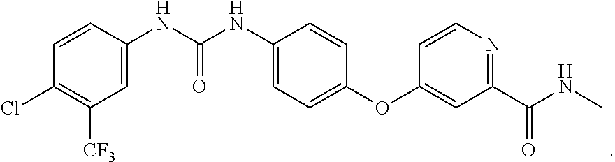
C1=C(NC(NC2=CC=C(OC3=CC(C(NC)=O)=NC=C3)C=C2)=O)C=CC(Cl)=C1[CF3]
